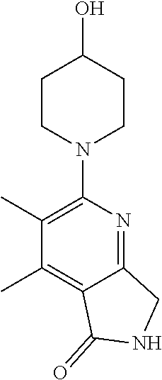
C1CN(C2=C(C)C(C)=C3C(=N2)CNC3=O)CCC1O
